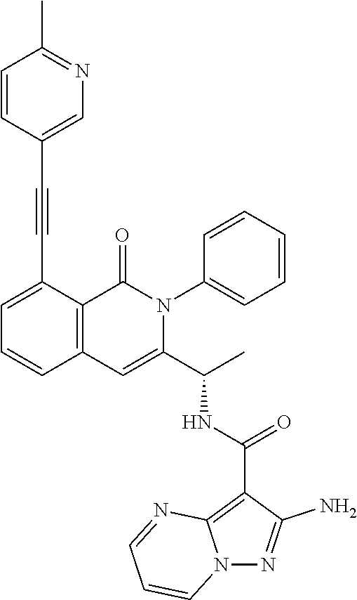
C1=C(C#CC2=CN=C(C)C=C2)C2=C(C=C1)C=C(C(C)NC(C1=C3N(N=C1N)C=CC=N3)=O)N(C1=CC=CC=C1)C2=O
